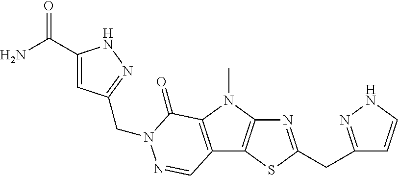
N1=C(CC2=NNC=C2)SC2=C1N(C)C1=C2C=NN(CC2=NNC(C(N)=O)=C2)C1=O
